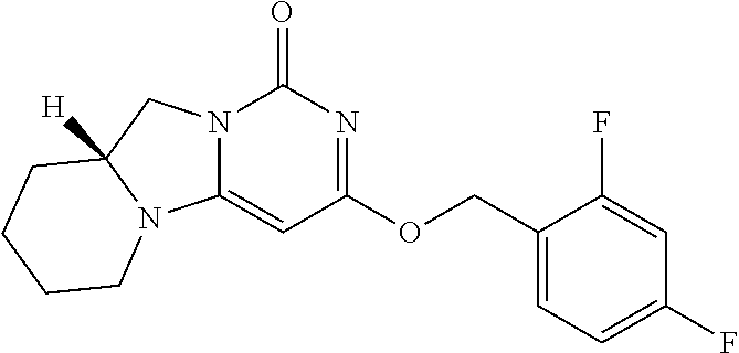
C1(F)=CC=C(COC2=NC(=O)N3C(=C2)N2C([H])(C3)CCCC2)C(F)=C1
